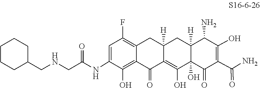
C1(NC(CNCC2CCCCC2)=O)=CC(F)=C2CC3([H])CC4([H])C(N)C(O)=C(C(=O)N)C(=O)C4(O)C(O)=C3C(=O)C2=C1O
